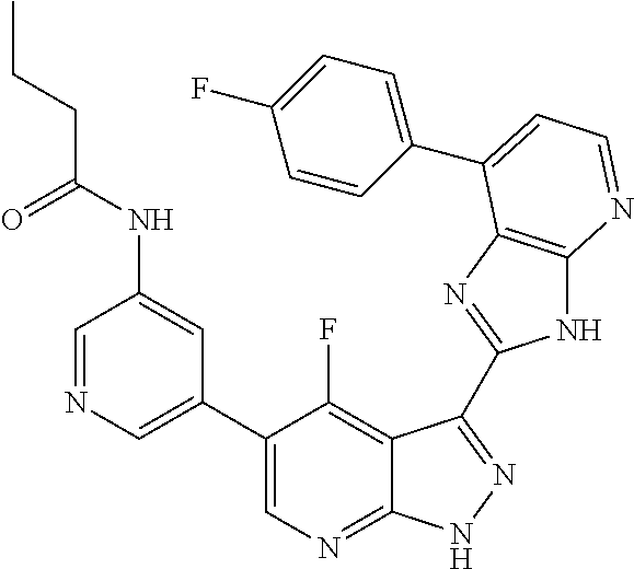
C1=NC=C(C2=CN=C3C(=C2F)C(C2=NC4=C(N2)N=CC=C4C2=CC=C(F)C=C2)=NN3)C=C1NC(CCC)=O
